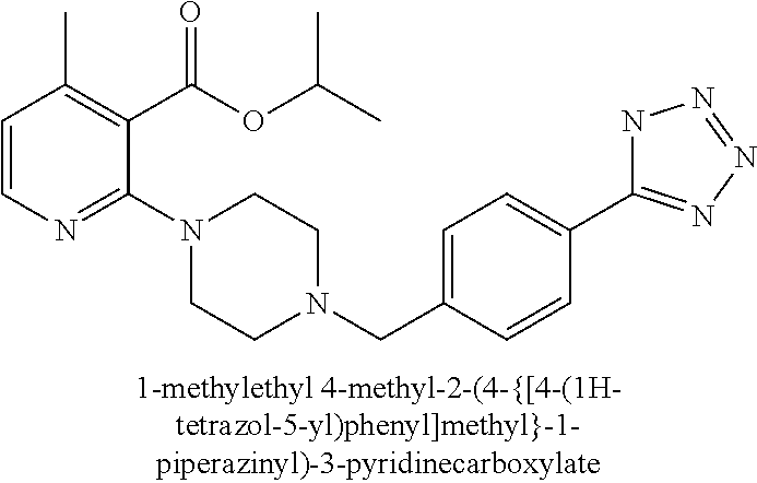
C1=CN=C(N2CCN(CC3=CC=C(C4=NN=NN4)C=C3)CC2)C(C(OC(C)C)=O)=C1C
